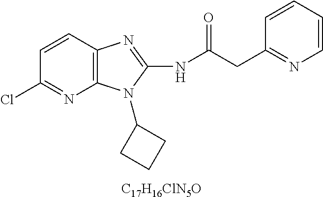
C1=CC2=C(N=C1Cl)N(C1CCC1)C(NC(CC1=NC=CC=C1)=O)=N2.[C17H16ClN5O]
